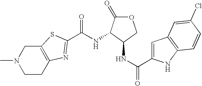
CN1CCC2=C(C1)SC(C(NC1C(NC(=O)C3=CC4=C(N3)C=CC(Cl)=C4)COC1=O)=O)=N2
